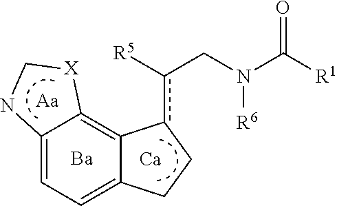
C12=C3C(=CC=C1CCc2c([R5])CN(C([R1])=O)[R6])NC[X]3.[Ba].[Ca].[Aa]
